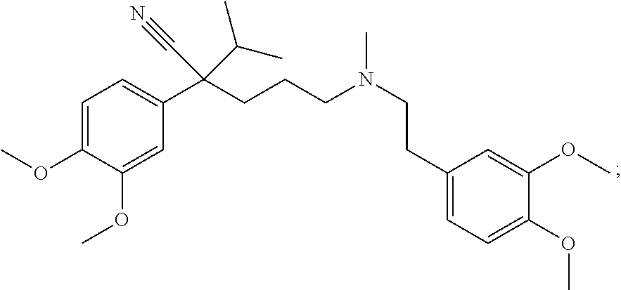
N(C)(CCC1=CC=C(OC)C(OC)=C1)CCCC(C#N)(C1=CC=C(OC)C(OC)=C1)C(C)C
